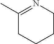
C1(C)=NCCCC1
